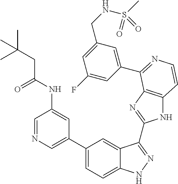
C1(C2=CN=CC(NC(CC(C)(C)C)=O)=C2)=CC=C2C(=C1)C(C1=NC3=C(N1)C=CN=C3C1=CC(CNS(C)(=O)=O)=CC(F)=C1)=NN2
